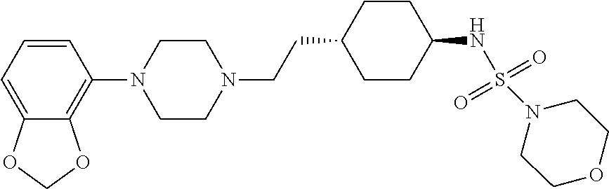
C1=CC=C2C(=C1N1CCN(CCC3CCC(NS(=O)(=O)N4CCOCC4)CC3)CC1)OCO2
